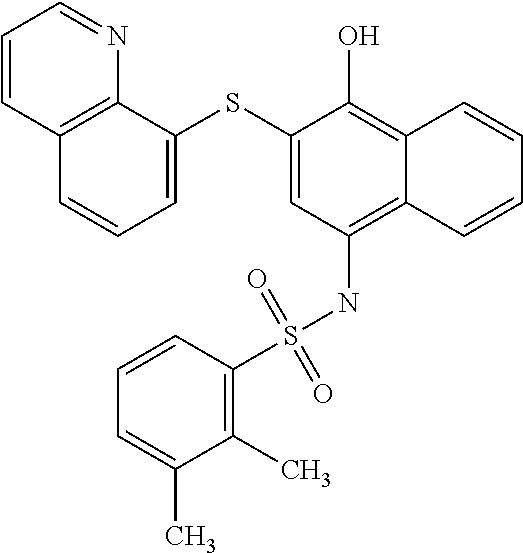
C1=C(SC2=CC(NS(C3=C(C)C(C)=CC=C3)(=O)=O)=C3C(=C2O)C=CC=C3)C2=C(C=C1)C=CC=N2
